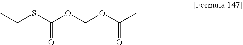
CCSC(OCOC(C)=O)=O
